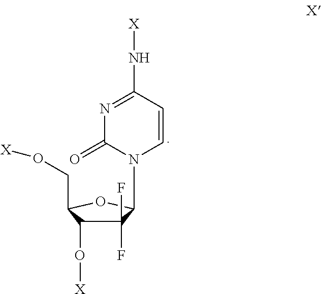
C1(=O)N(C2C(F)(F)C(O[X])C(CO[X])O2)C=CC(N[X])=N1
